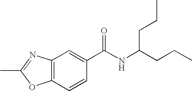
C12=C(C=CC(C(NC(CCC)CCC)=O)=C1)OC(C)=N2
